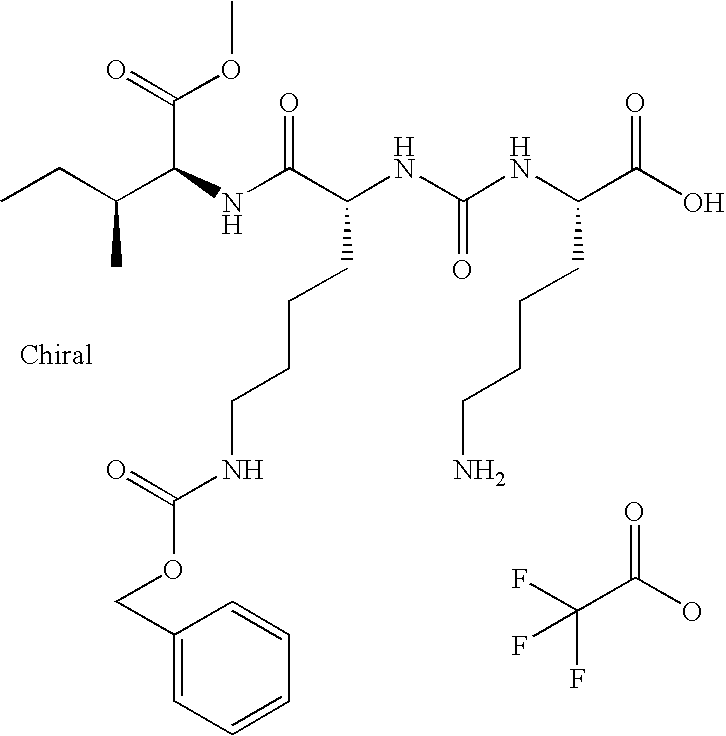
N(C(C(NC(NC(C(O)=O)CCCCN)=O)CCCCNC(OCC1=CC=CC=C1)=O)=O)C(C(CC)C)C(=O)OC.FC(C(O)=O)(F)F
